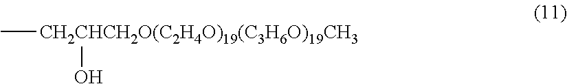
[CH2CHCH2O(C2H4O)19(C3H6O)19CH3](C)O
